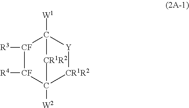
[CF]1([R4])[CF]([R3])C2([W1])[Y][CR1R2]C1([W2])[CR1R2]2
